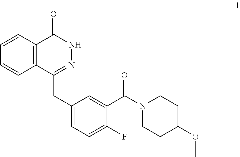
C12=C(C(CC3=CC=C(F)C(C(N4CCC(OC)CC4)=O)=C3)=NNC1=O)C=CC=C2
